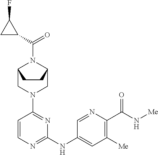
C1=CN=C(NC2=CC([Me])=C(C(N[Me])=O)N=C2)N=C1N1CC2N(C(C3C(F)C3)=O)C(C1)CC2
